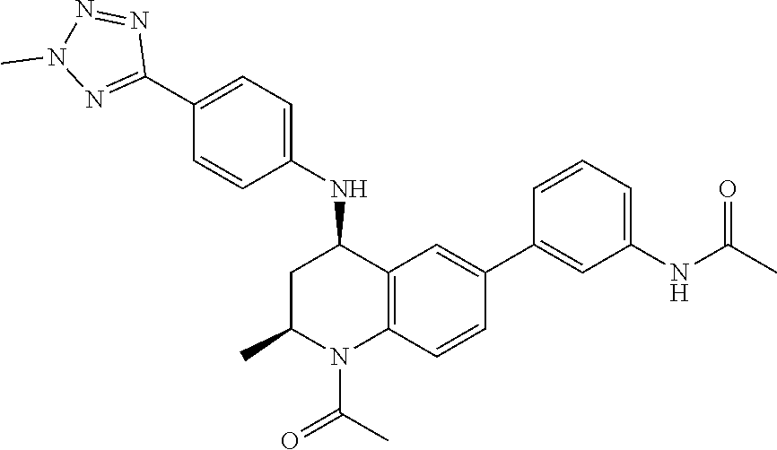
C1(C2=NN(C)N=N2)=CC=C(NC2CC(C)N(C(=O)C)C3=C2C=C(C2=CC(NC(=O)C)=CC=C2)C=C3)C=C1
